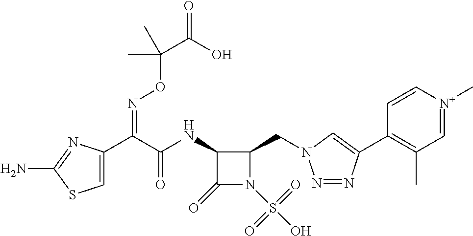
C1=C(C(C(NC2C(=O)N(S(O)(=O)=O)C2CN2N=NC(C3=C(C)C=[N+](C)C=C3)=C2)=O)=NOC(C(=O)O)(C)C)N=C(N)S1
